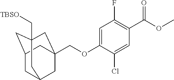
C1C2CC3(C[TBSO])CC(COC4=CC(F)=C(C(OC)=O)C=C4Cl)(CC1C3)C2
